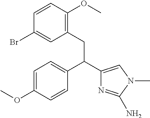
C1=C(OC)C=CC(C(C2=CN(C)C(N)=N2)CC2=C(OC)C=CC(Br)=C2)=C1
